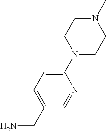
C1(N2CCN(C)CC2)=CC=C(CN)C=N1
